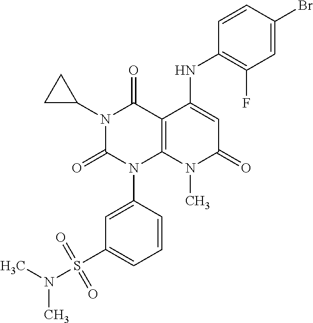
C1(NC2=CC(=O)N(C)C3=C2C(=O)N(C2CC2)C(=O)N3C2=CC(S(N(C)C)(=O)=O)=CC=C2)=C(F)C=C(Br)C=C1
